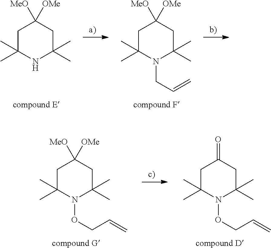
C1C(C)(C)NC(C)(C)CC1([OMe])[MeO].C1C(C)(C)N(CC=C)C(C)(C)CC1([OMe])[MeO].C1C(C)(C)N(OCC=C)C(C)(C)CC1([OMe])[MeO].C1C(C)(C)N(OCC=C)C(C)(C)CC1=O
